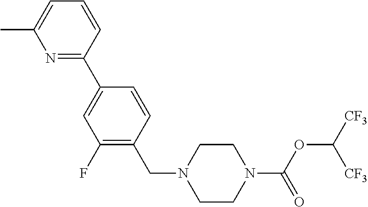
N1=C(C2=CC(F)=C(CN3CCN(C(OC([CF3])[CF3])=O)CC3)C=C2)C=CC=C1C
